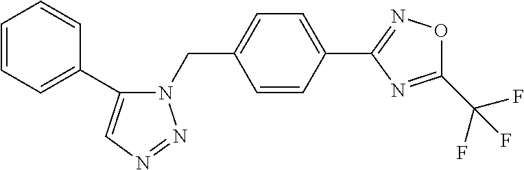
N1(CC2=CC=C(C3=NOC(C(F)(F)F)=N3)C=C2)C(C2=CC=CC=C2)=CN=N1
